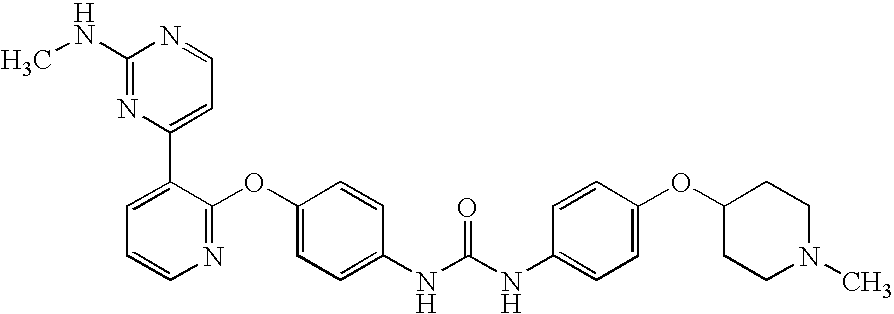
C1(NC)=NC(C2=CC=CN=C2OC2=CC=C(NC(NC3=CC=C(OC4CCN(C)CC4)C=C3)=O)C=C2)=CC=N1
